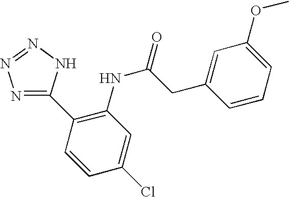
C1(C2=C(NC(=O)CC3=CC(OC)=CC=C3)C=C(Cl)C=C2)=NN=NN1
